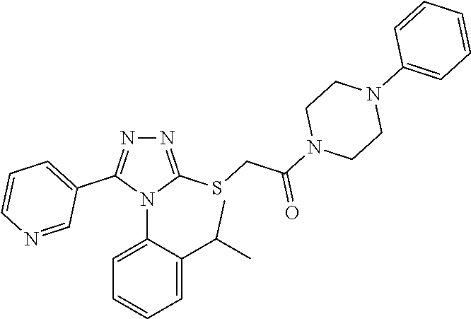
N1=C(SCC(N2CCN(C3=CC=CC=C3)CC2)=O)N(C2=CC=CC=C2C(C)C)C(C2=CC=CN=C2)=N1
